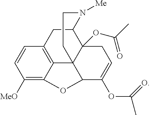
C1([MeO])=C2C3=C(C=C1)CC1C4(OC(C)=O)C3(C(C(OC(C)=O)=CC4)O2)CCN1[Me]
